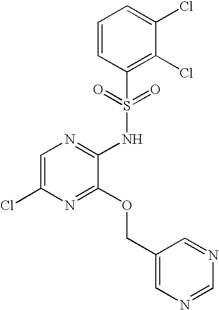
C1=C(Cl)N=C(OCC2=CN=CN=C2)C(NS(C2=C(Cl)C(Cl)=CC=C2)(=O)=O)=N1
